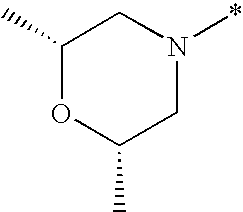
C1(C)OC(C)CN(*)C1
